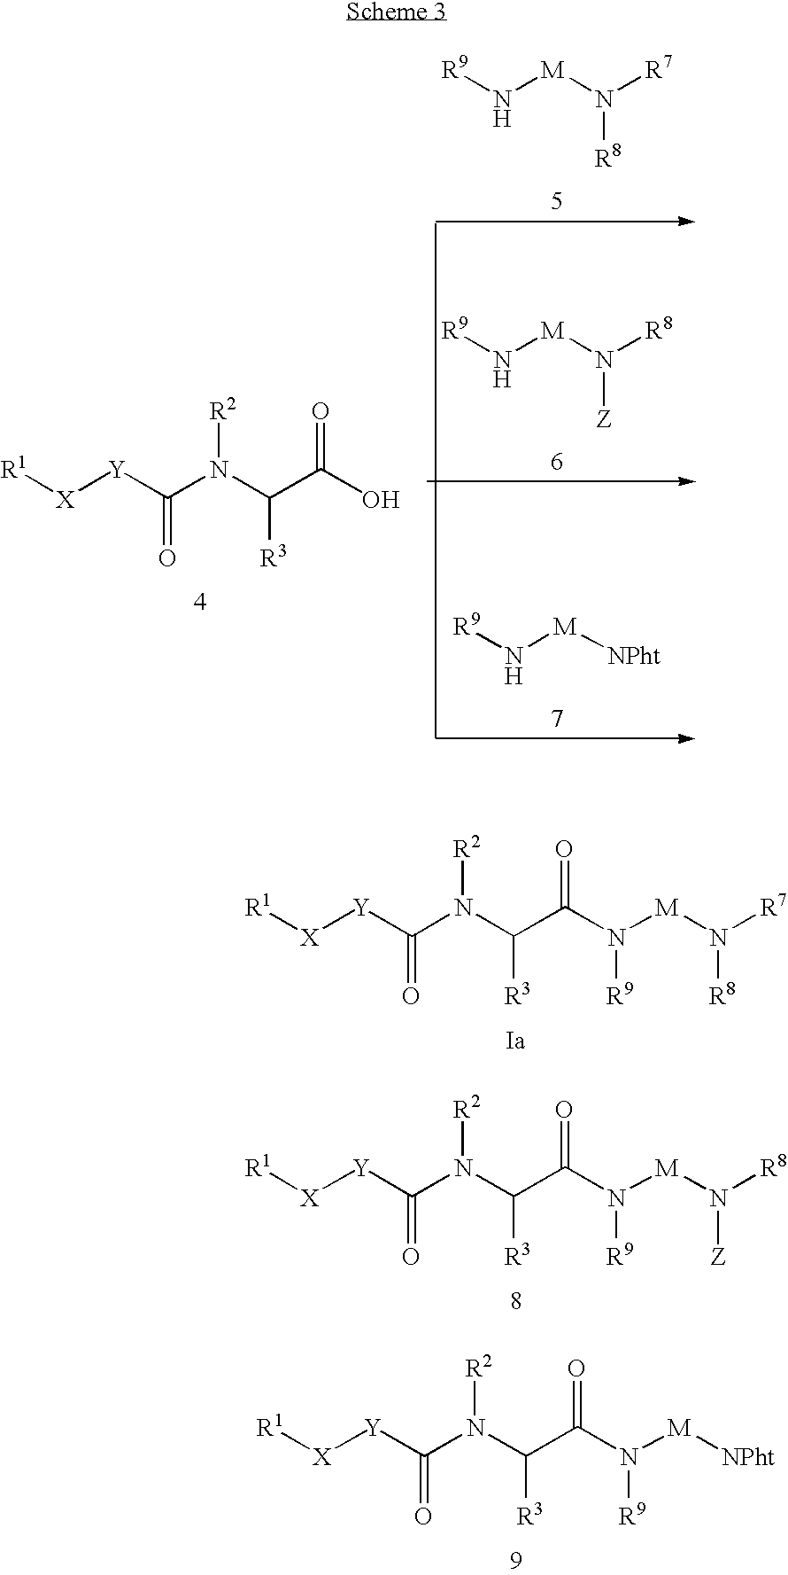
[R1][X][Y]C(=O)N([R2])C([R3])C(=O)O.[R9]N[M]N([R8])[R7].[R9]N[M]N([Z])[R8].[R9]N[M][NPht].[R1][X][Y]C(=O)N([R2])C([R3])C(=O)N([R9])[M]N([R8])[R7].[R1][X][Y]C(=O)N([R2])C([R3])C(=O)N([R9])[M]N([Z])[R8].[R1][X][Y]C(=O)N([R2])C([R3])C(=O)N([R9])[M][NPht]
